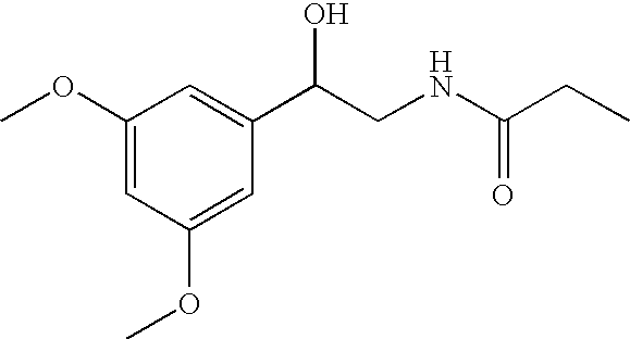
C1(OC)=CC(OC)=CC(C(CNC(CC)=O)O)=C1
